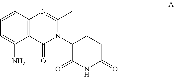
C1=CC=C(N)C2=C1N=C(C)N(C1CCC(=O)NC1=O)C2=O
